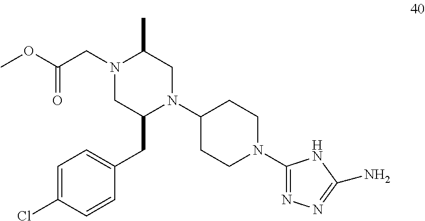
C1=C(Cl)C=CC(CC2N(C3CCN(C4=NN=C(N)N4)CC3)CC(C)N(CC(=O)OC)C2)=C1
